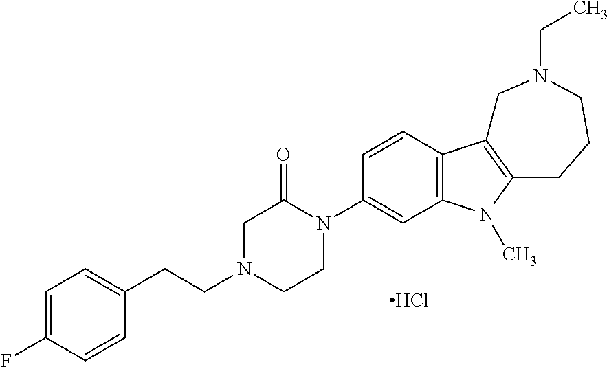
C1=C(F)C=CC(CCN2CCN(C3=CC4=C(C=C3)C3=C(N4C)CCCN(CC)C3)C(=O)C2)=C1.Cl
